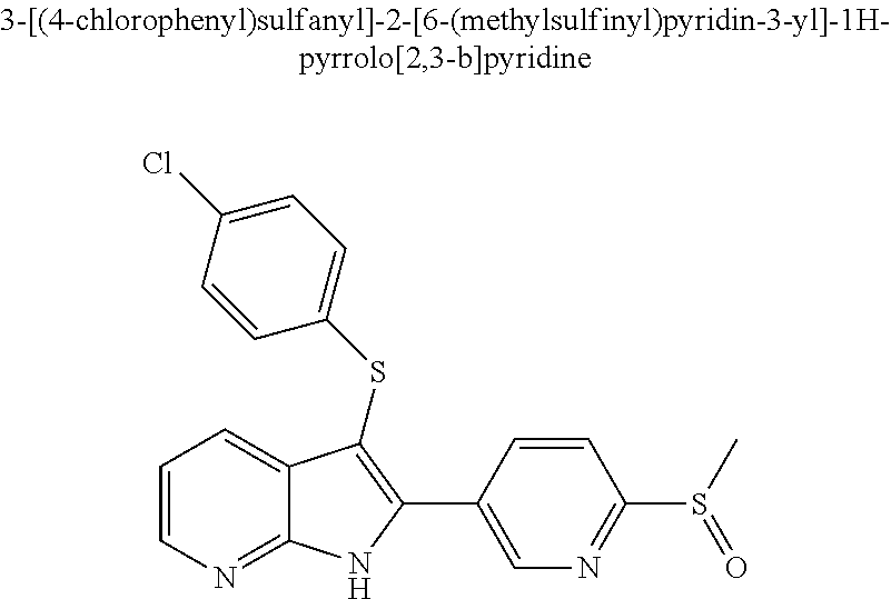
C1=CN=C2C(=C1)C(SC1=CC=C(Cl)C=C1)=C(C1=CN=C(S(C)=O)C=C1)N2
